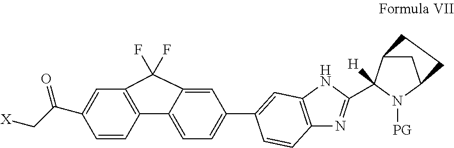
C12=C(C=C(C(C[X])=O)C=C1)C(F)(F)C1=CC(C3=CC4=C(N=C(C5([H])C6CC(N5[PG])CC6)N4)C=C3)=CC=C21
